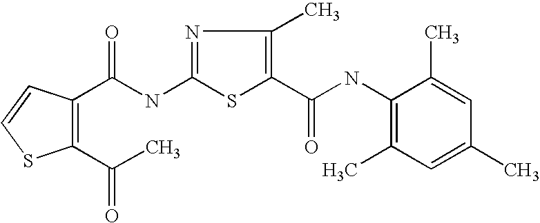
N1=C(NC(=O)C2=C(C(C)=O)SC=C2)SC(C(NC2=C(C)C=C(C)C=C2C)=O)=C1C
